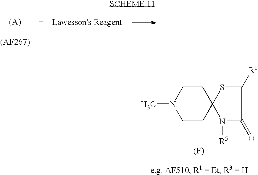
C1CC2(CCN1C)N([R5])C(=O)C([R1])S2.[(F)]
